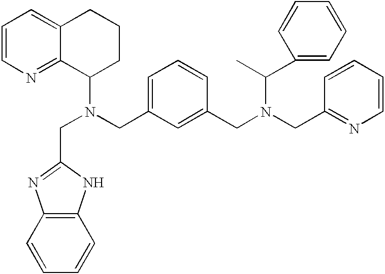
C(N(CC1=CC=CC(CN(CC2=NC=CC=C2)C(C2=CC=CC=C2)C)=C1)C1CCCC2=CC=CN=C12)C1=NC2=C(N1)C=CC=C2
